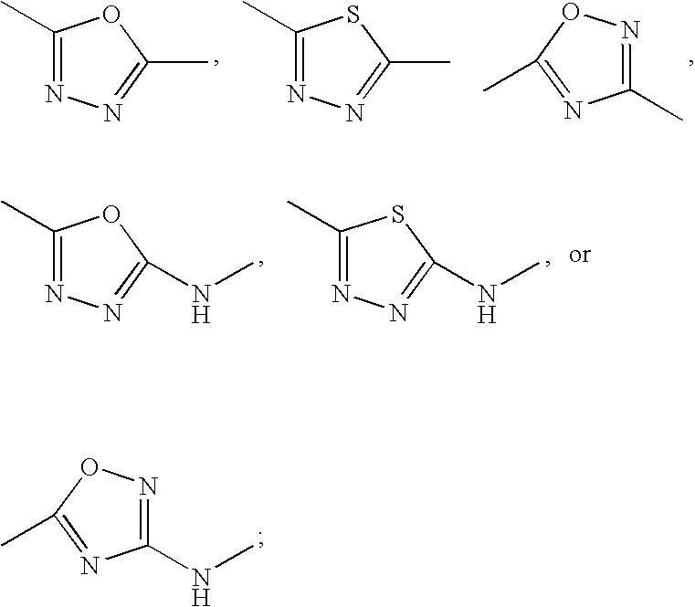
C1(NC)=NOC(C)=N1.C1(C)=NN=C(C)O1.C1(C)=NN=C(C)S1.C1(C)=NC(C)=NO1.C1(C)=NN=C(NC)O1.C1(C)=NN=C(NC)S1
